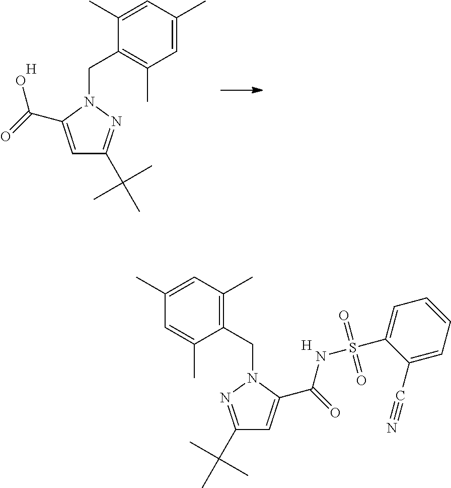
C1=C(C(=O)NS(C2=CC=CC=C2C#N)(=O)=O)N(CC2=C(C)C=C(C)C=C2C)N=C1C(C)(C)C.[H].C1=C(C(=O)O)N(CC2=C(C)C=C(C)C=C2C)N=C1C(C)(C)C.[H]
